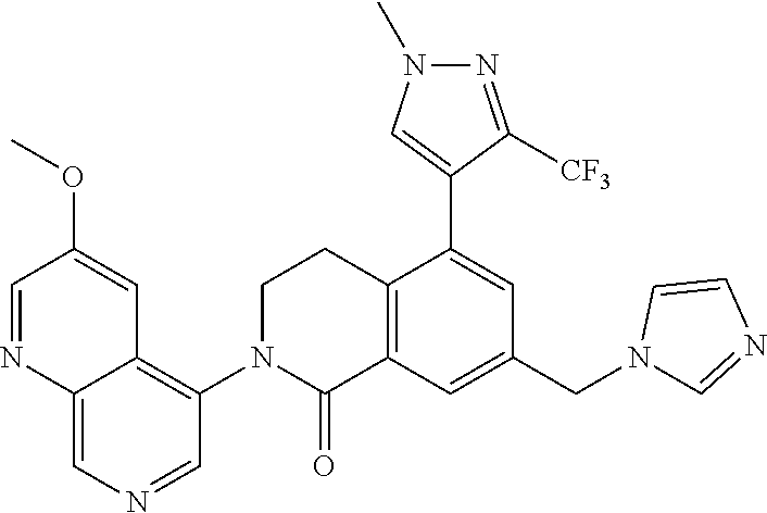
N1=CC(OC)=CC2=C(N3C(=O)C4=C(CC3)C(C3=CN(C)N=C3[CF3])=CC(CN3C=NC=C3)=C4)C=NC=C12
